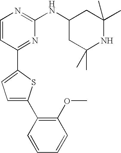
C1=CC(C2=CC=C(C3=C(OC)C=CC=C3)S2)=NC(NC2CC(C)(C)NC(C)(C)C2)=N1
